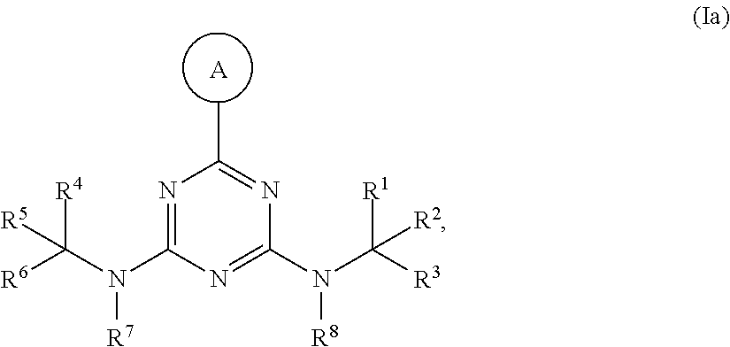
N1=C(N([R7])C([R6])([R4])[R5])N=C(N(C([R3])([R1])[R2])[R8])N=C1C.[A]
